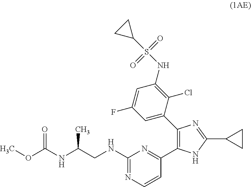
C1(NCC(C)NC(=O)OC)=NC=CC(C2=C(C3=CC(F)=CC(NS(=O)(=O)C4CC4)=C3Cl)N=C(C3CC3)N2)=N1
